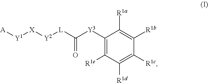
[Y1]([X][Y2][L]C([Y3]C1=C([R1e])C([R1d])=C([R1c])C([R1b])=C1[R1a])=O)[A]
